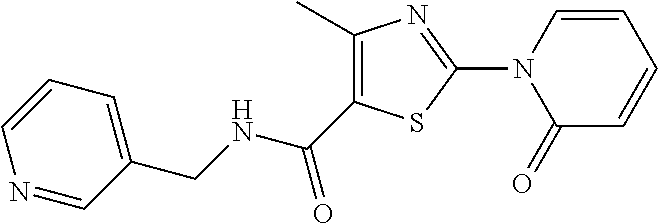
N(C(C1=C(C)N=C(N2C(=O)C=CC=C2)S1)=O)CC1=CC=CN=C1
